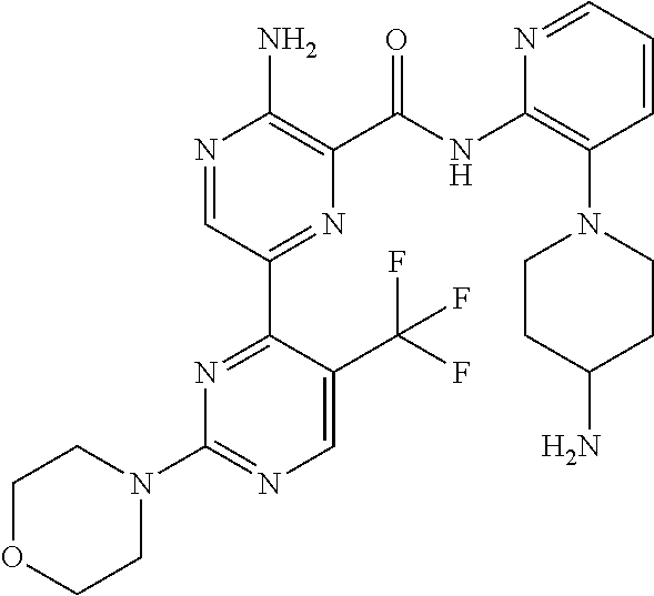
N(C1=C(N2CCC(N)CC2)C=CC=N1)C(=O)C1=C(N)N=CC(C2=NC(N3CCOCC3)=NC=C2C(F)(F)F)=N1
